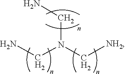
NCN(CN)C[NH2]
